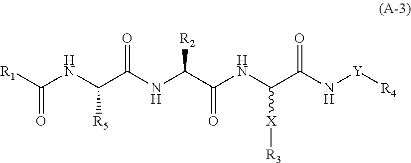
[R1]C(NC(C(NC(C(NC(C(N[Y][R4])=O)[X][R3])=O)[R2])=O)[R5])=O
